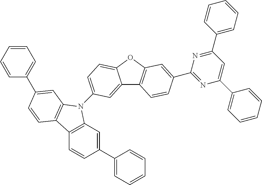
C12=CC(N3C4=C(C=CC(C5=CC=CC=C5)=C4)C4=C3C=C(C3=CC=CC=C3)C=C4)=CC=C1OC1=C2C=CC(C2=NC(C3=CC=CC=C3)=CC(C3=CC=CC=C3)=N2)=C1
